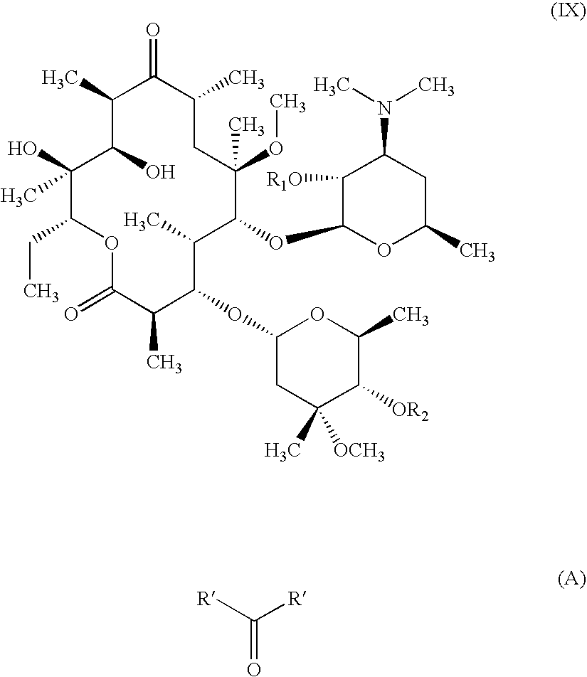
C1(C)(O)C(O)C(C)C(=O)C(C)CC(C)(OC)C(OC2OC(C)CC(N(C)C)C2[R1O])C(C)C(OC2CC(C)([OCH3])C([OR2])C(C)O2)C(C)C(=O)OC1CC.C([R])([R])=O
